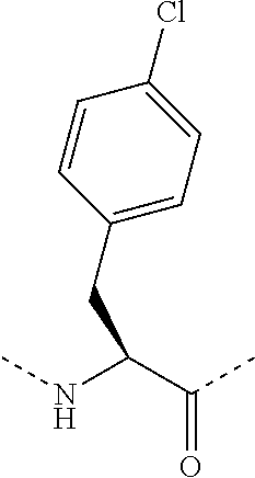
C(C(NC)C(C)=O)C1=CC=C(Cl)C=C1
